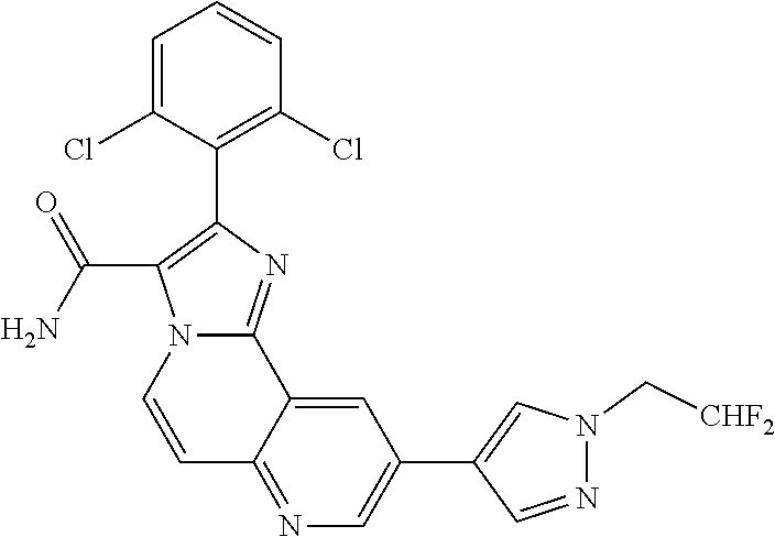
C1=C(Cl)C(C2=C(C(N)=O)N3C(=N2)C2=CC(C4=CN(C[CHF2])N=C4)=CN=C2C=C3)=C(Cl)C=C1
